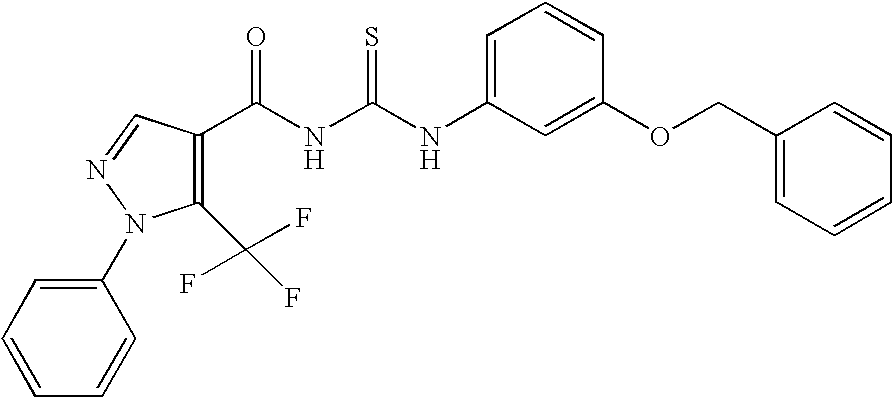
C1=C(NC(NC(=O)C2=C(C(F)(F)F)N(C3=CC=CC=C3)N=C2)=S)C=C(OCC2=CC=CC=C2)C=C1
